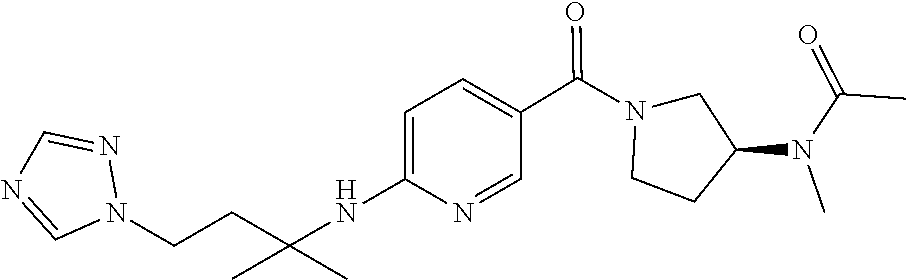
C(N(C1CCN(C(C2=CC=C(NC(CCN3N=CN=C3)(C)C)N=C2)=O)C1)C)(=O)C
